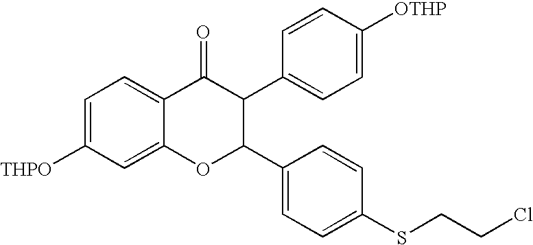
C1=C([THPO])C=C2C(=C1)C(=O)C(C1=CC=C([OTHP])C=C1)C(C1=CC=C(SCCCl)C=C1)O2
